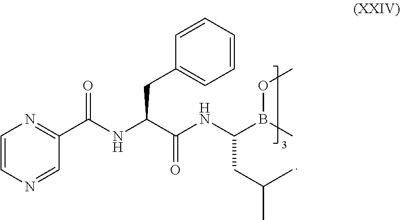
B(C(NC(C(NC(C1=NC=CN=C1)=O)CC1=CC=CC=C1)=O)CC(C)C)(C)OC
